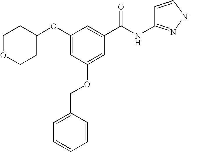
C1(OC2CCOCC2)=CC(OCC2=CC=CC=C2)=CC(C(NC2=NN(C)C=C2)=O)=C1
